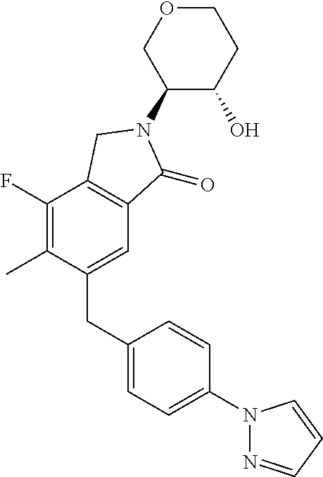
C1(F)=C(C)C(CC2=CC=C(N3N=CC=C3)C=C2)=CC2=C1CN(C1C(O)CCOC1)C2=O
